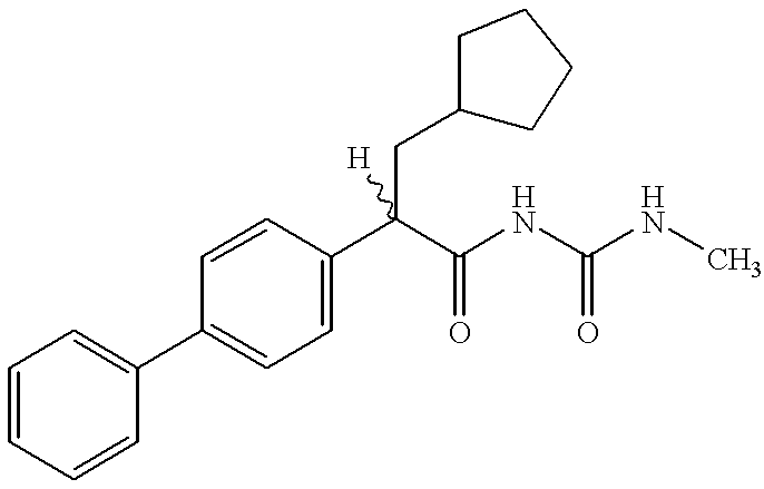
C1=C(C(C(=O)NC(=O)NC)(CC2CCCC2)[H])C=CC(C2=CC=CC=C2)=C1
